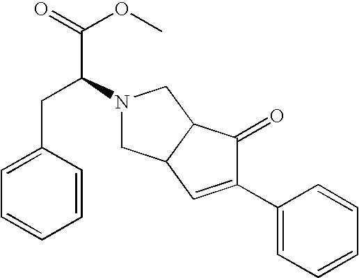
N1(C(CC2=CC=CC=C2)C(=O)OC)CC2C(C1)C(=O)C(C1=CC=CC=C1)=C2
